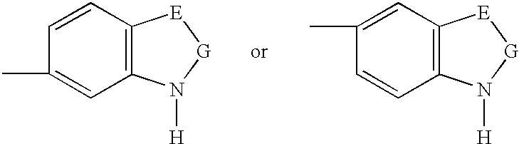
C1(C)=CC2=C(C=C1)[E][G]N2[H].C1=CC2=C(C=C1C)[E][G]N2[H]
